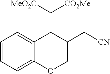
C1=CC=C2C(=C1)C(C([MeO2C])[CO2Me])C(C[CN])CO2
